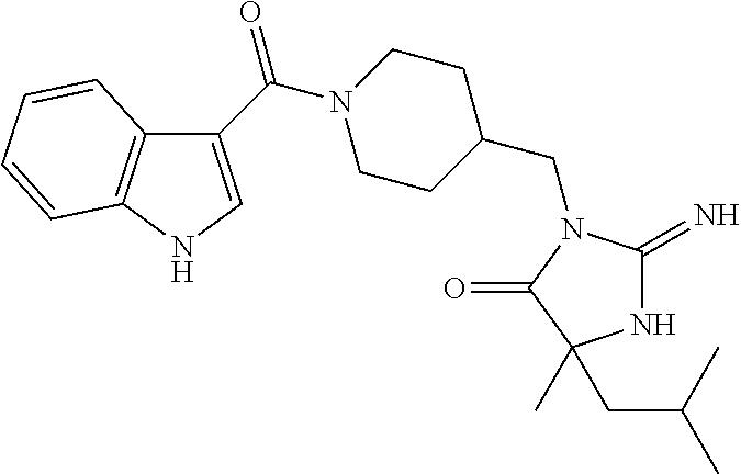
N1C(=N)N(CC2CCN(C(C3=CNC4=C3C=CC=C4)=O)CC2)C(=O)C1(C)CC(C)C
